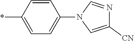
C1=CC(*)=CC=C1N1C=C([CN])N=C1
